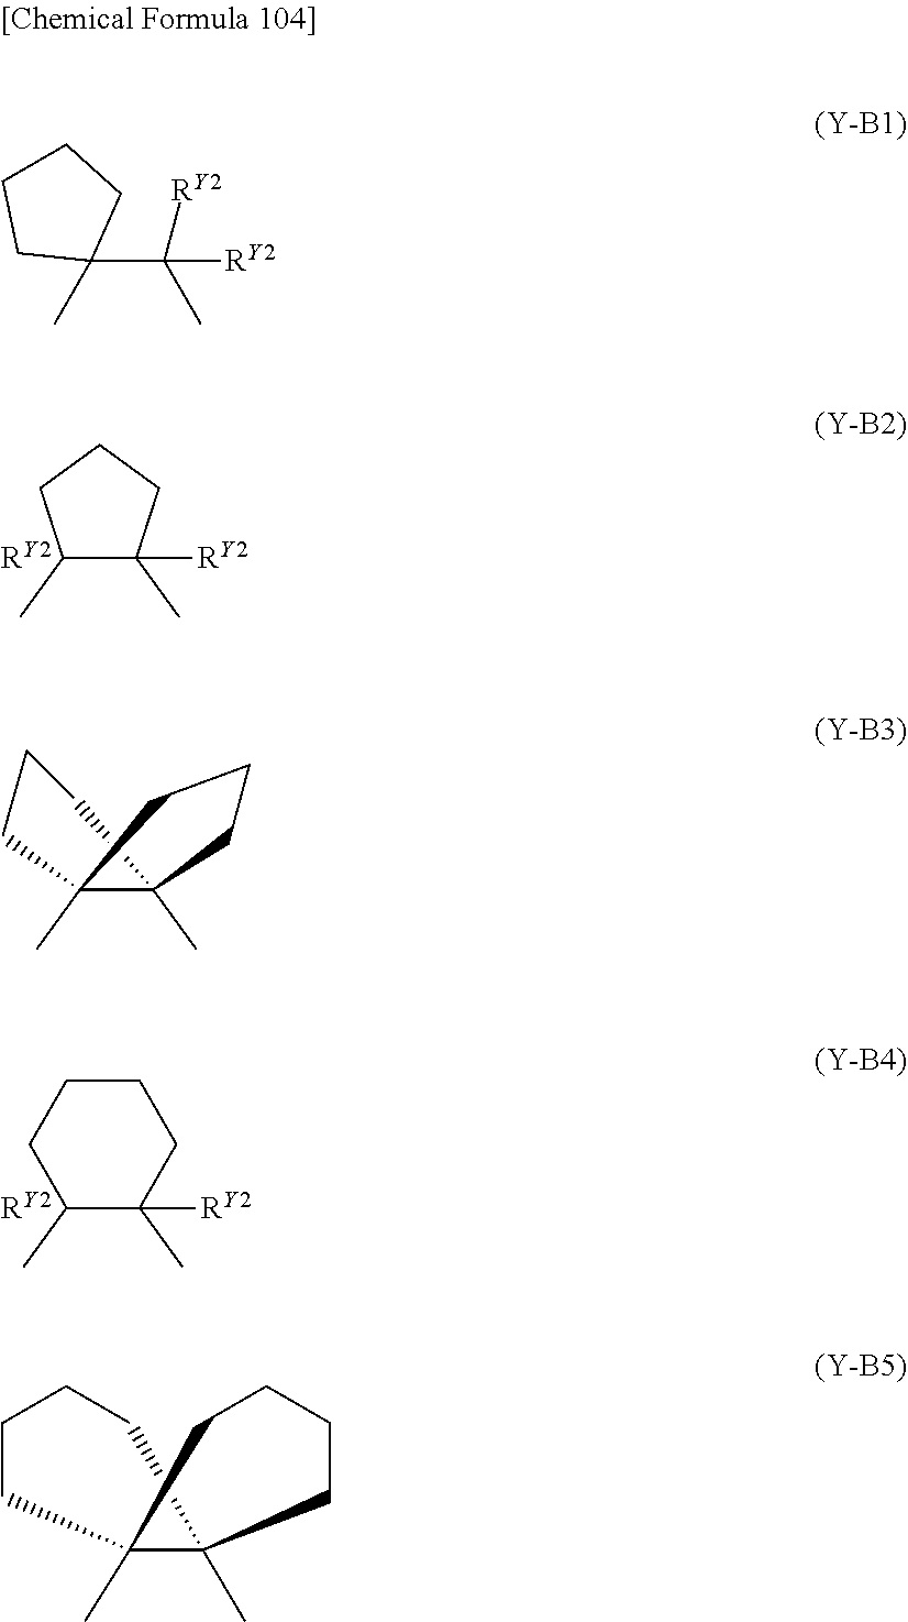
C1(C)C(C)([RY2])CCC1.[RY2].C1(C)C(C)([RY2])CCCC1.[RY2].C1(C([RY2])(C)[RY2])(C)CCCC1.C12(C)CCCC1(C)CCC2.C12(C)CCCCC1(C)CCCC2
